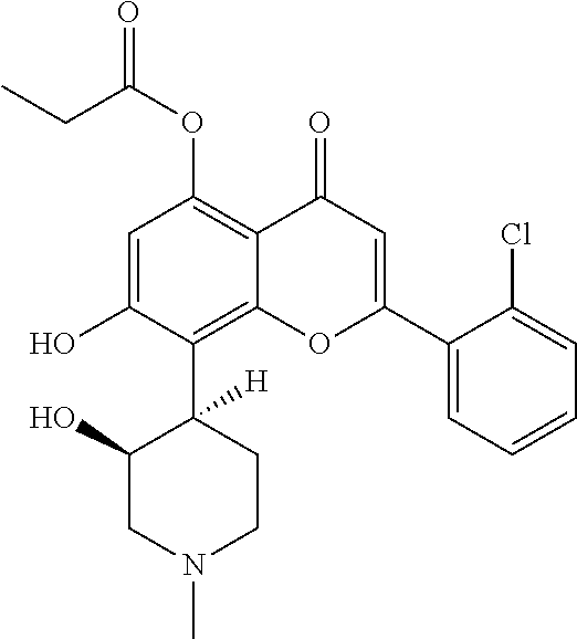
C1=C(O)C(C2([H])C(O)CN(C)CC2)=C2C(=C1OC(=O)CC)C(=O)C=C(C1=CC=CC=C1Cl)O2
